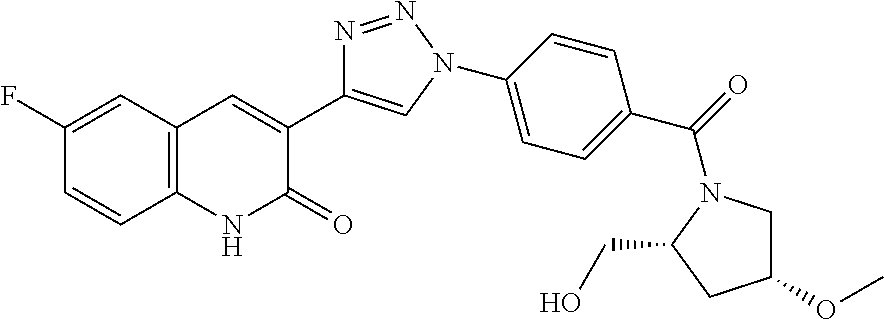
C1(F)=CC2=C(C=C1)NC(=O)C(C1=CN(C3=CC=C(C(=O)N4CC(OC)CC4CO)C=C3)N=N1)=C2
